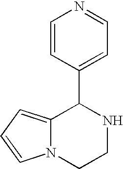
C12=CC=CN1CCNC2C1=CC=NC=C1
